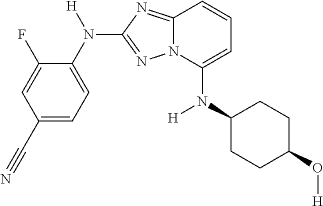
C1(F)=CC(C#N)=CC=C1N([H])C1=NN2C(=N1)C=CC=C2N(C1CCC(O[H])CC1)[H]
